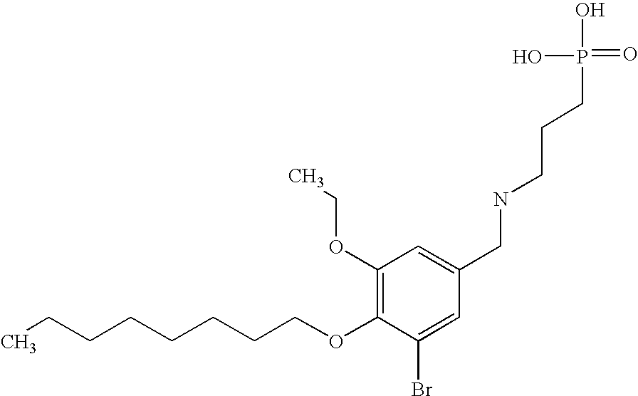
C(COC1=C(OCC)C=C(CNCCCP(=O)(O)O)C=C1Br)CCCCCC
